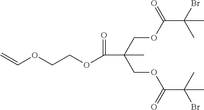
C(C(COC(C(Br)(C)C)=O)(COC(C(C)(Br)C)=O)C)(OCCOC=C)=O
